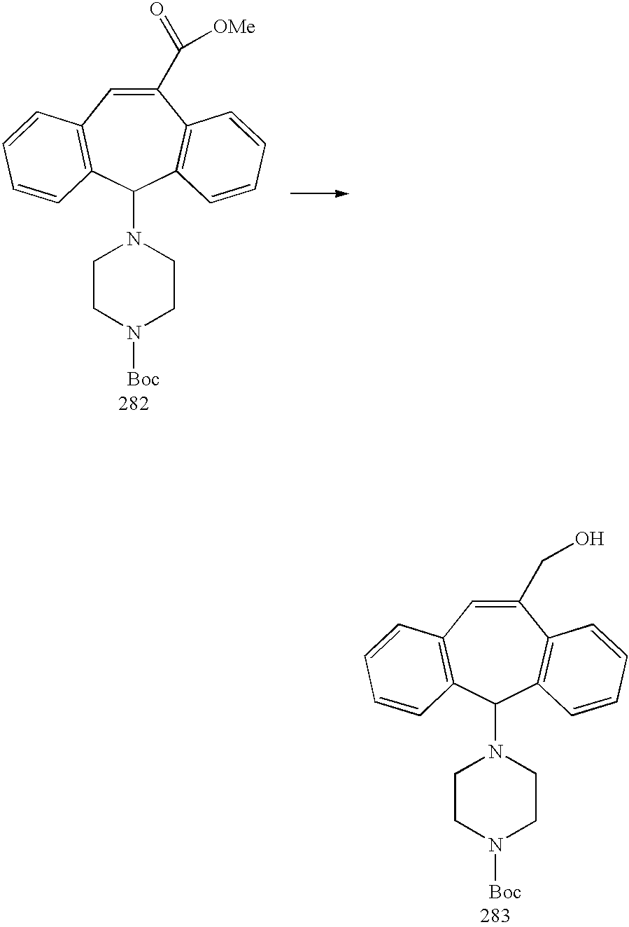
C1(C(=O)[OMe])=CC2=C(C(N3CCN([Boc])CC3)C3=C1C=CC=C3)C=CC=C2.C1(CO)=CC2=C(C(N3CCN([Boc])CC3)C3=C1C=CC=C3)C=CC=C2
